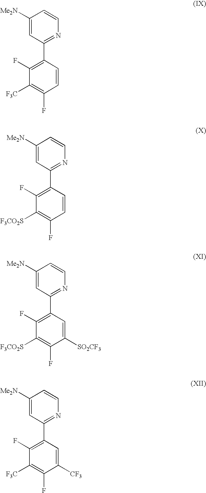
C1=CN=C(C2=C(F)C([F3C])=C(F)C=C2)C=C1[Me2N].C1=CN=C(C2=C(F)C([F3CO2S])=C(F)C=C2)C=C1[Me2N].C1=CN=C(C2=C(F)C([F3CO2S])=C(F)C([SO2CF3])=C2)C=C1[Me2N].C1=CN=C(C2=C(F)C([F3C])=C(F)C([CF3])=C2)C=C1[Me2N]
